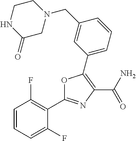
C1=CC=C(F)C(C2=NC(C(=O)N)=C(C3=CC=CC(CN4CCNC(=O)C4)=C3)O2)=C1F
